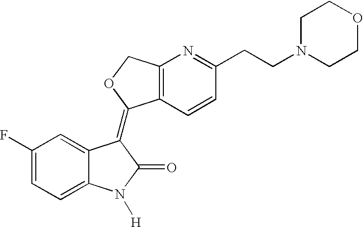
C1(F)=CC=C2C(=C1)C(=C1C3=C(N=C(CCN4CCOCC4)C=C3)CO1)C(=O)N2[H]
